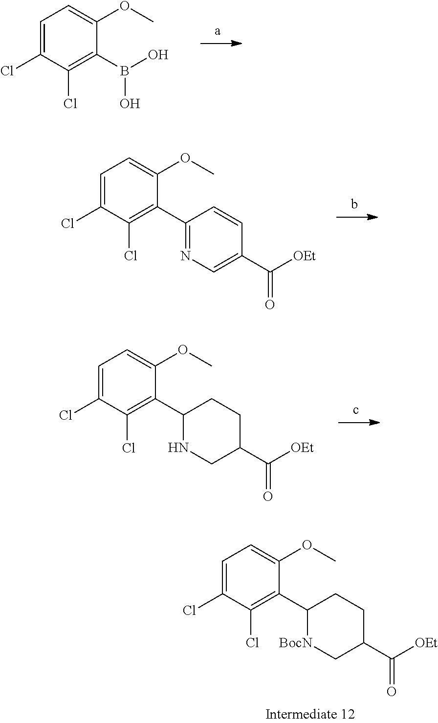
O(C)C1=CC=C(Cl)C(Cl)=C1C1CCC(C(=O)[OEt])C[BocN]1.B(O)(O)C1=C(Cl)C(Cl)=CC=C1OC.C1=C(OC)C(C2=NC=C(C(=O)[OEt])C=C2)=C(Cl)C(Cl)=C1.C1=C(OC)C(C2CCC(C(=O)[OEt])CN2)=C(Cl)C(Cl)=C1
